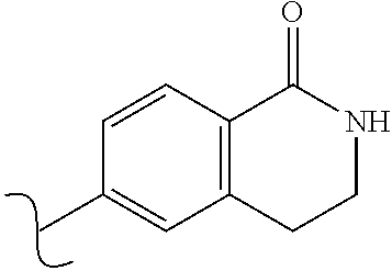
C1(C)=CC2=C(C=C1)C(=O)NCC2
